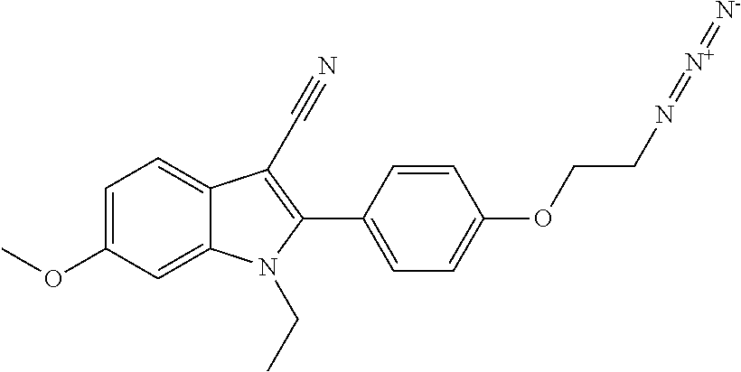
C1=C(OC)C=C2C(=C1)C(C#N)=C(C1=CC=C(OCCN=[N+]=[N-])C=C1)N2CC
